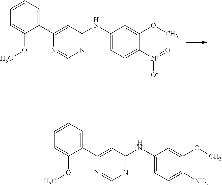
C1(C2=CC(NC3=CC=C([N+]([O-])=O)C(OC)=C3)=NC=N2)=CC=CC=C1OC.C1(C2=CC(NC3=CC=C(N)C(OC)=C3)=NC=N2)=CC=CC=C1OC
